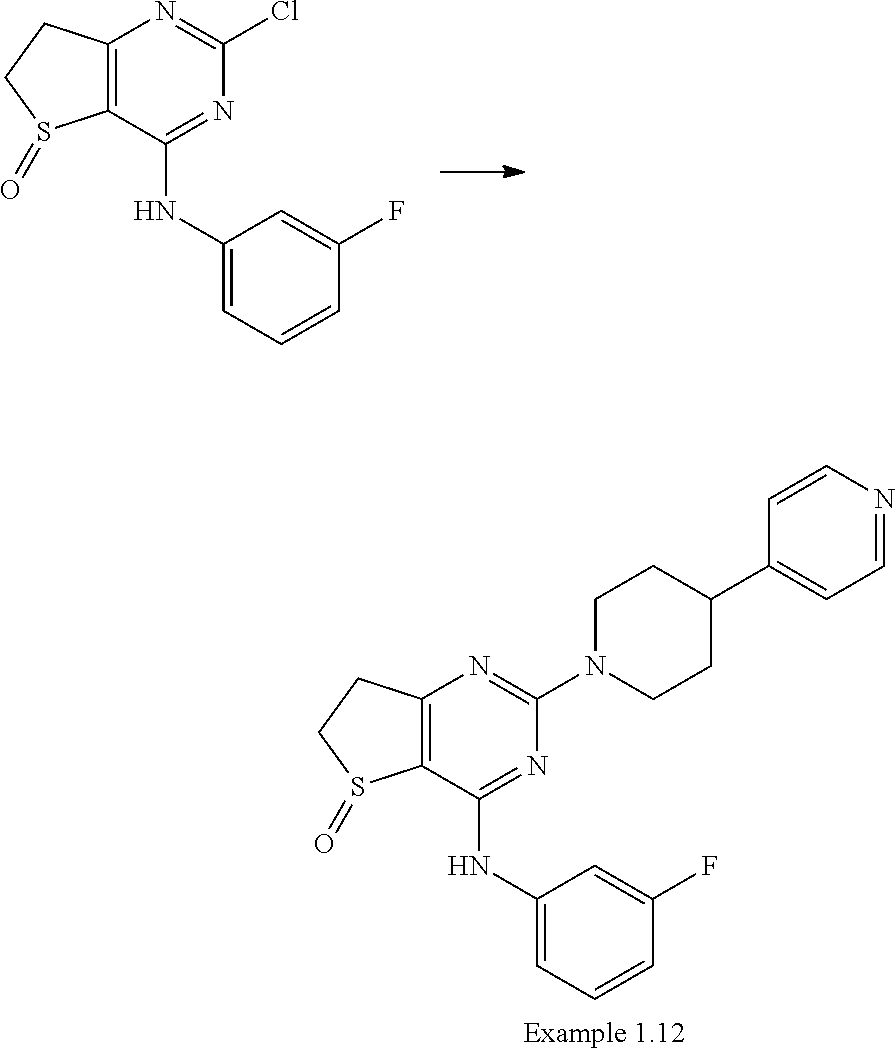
C12=C(C(NC3=CC=CC(F)=C3)=NC(Cl)=N1)S(=O)CC2.C12=C(C(NC3=CC=CC(F)=C3)=NC(N3CCC(C4=CC=NC=C4)CC3)=N1)S(=O)CC2
